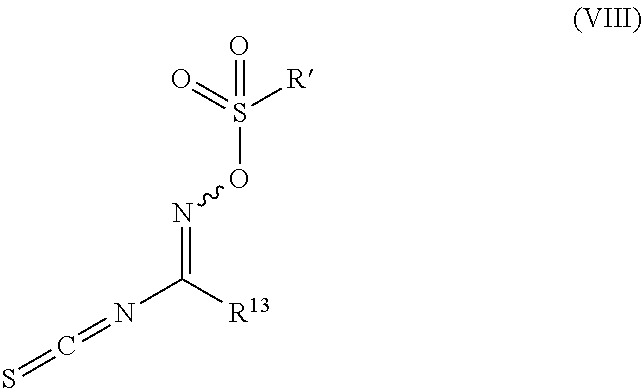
N(OS([R])(=O)=O)=C(N=C=S)[R13]
